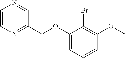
C1(OCC2=NC=CN=C2)=CC=CC(OC)=C1Br
